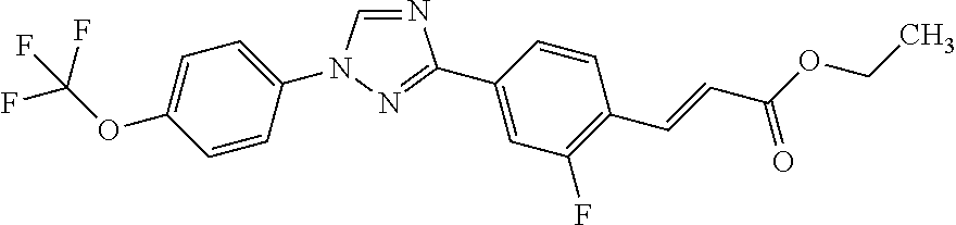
N1=CN(C2=CC=C(OC(F)(F)F)C=C2)N=C1C1=CC(F)=C(C=CC(OCC)=O)C=C1
